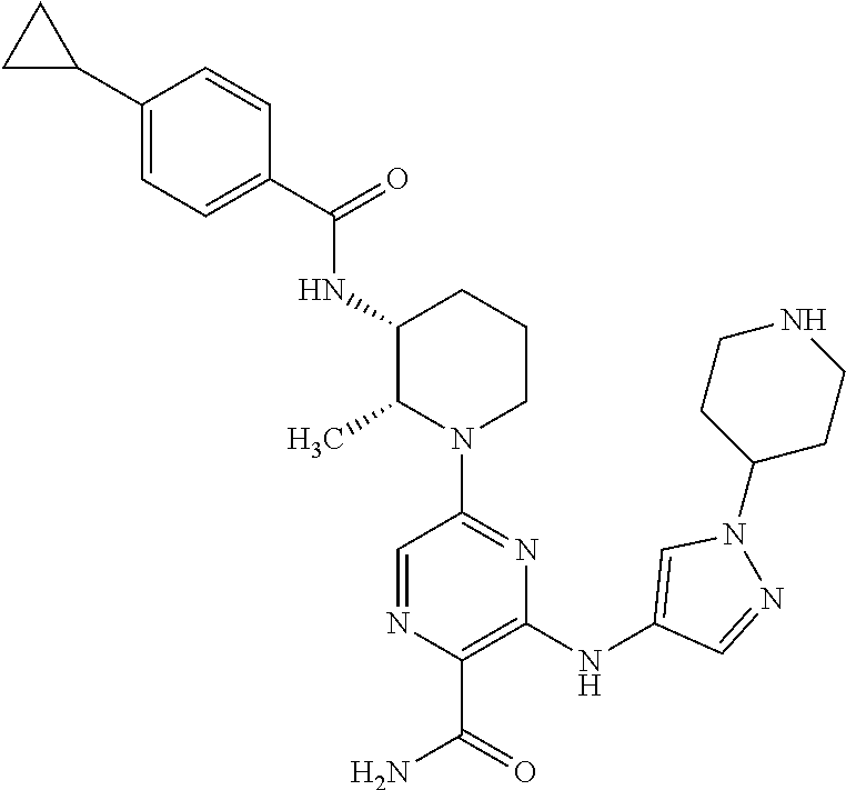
C1(C2CC2)=CC=C(C(=O)NC2C(C)N(C3=NC(NC4=CN(C5CCNCC5)N=C4)=C(C(N)=O)N=C3)CCC2)C=C1
